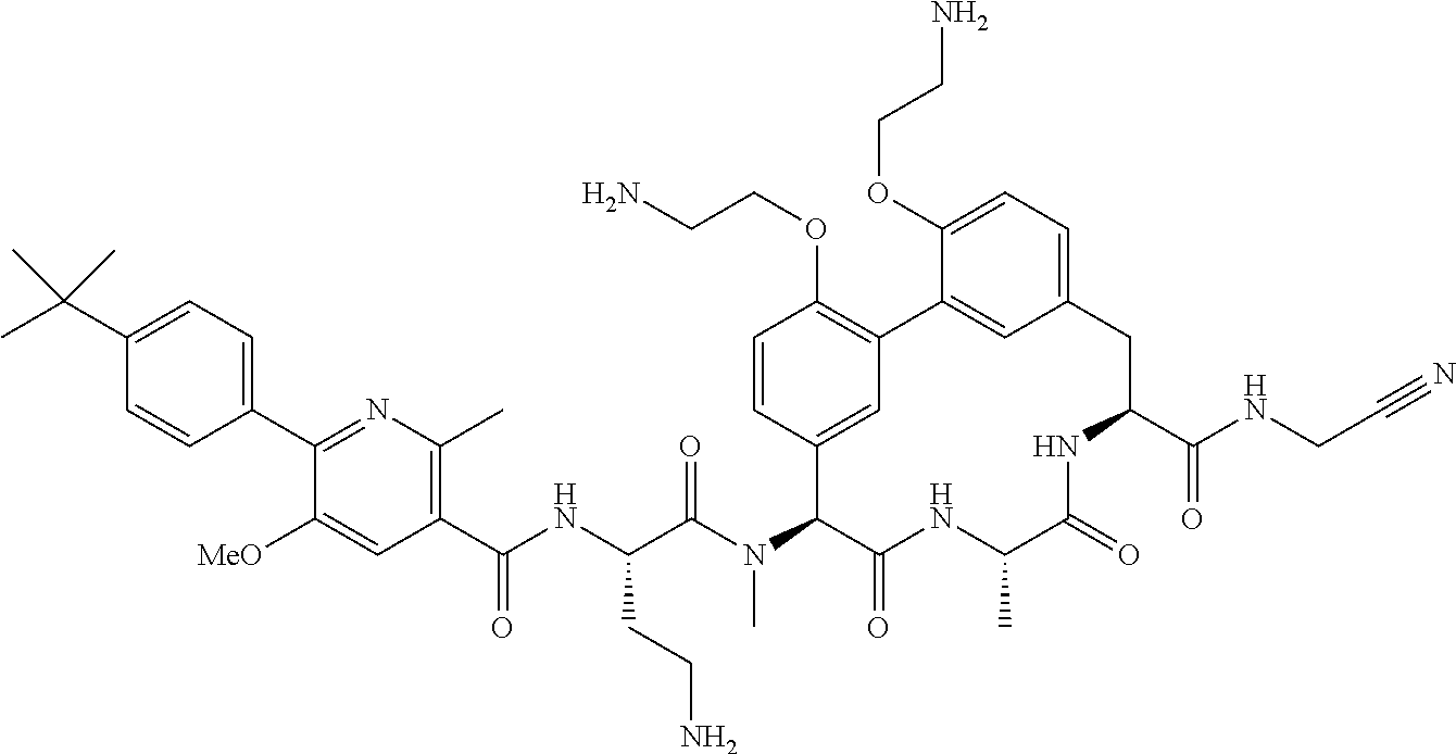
C1(C(NC(C(N(C2C(=O)NC(C)C(=O)NC(C(NCC#N)=O)CC3=CC=C(OCCN)C(=C3)C3=C(OCCN)C=CC2=C3)C)=O)CCN)=O)=C(C)N=C(C2=CC=C(C(C)(C)C)C=C2)C([MeO])=C1
